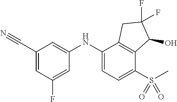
C1(C#N)=CC(F)=CC(NC2=CC=C(S(C)(=O)=O)C3=C2CC(F)(F)C3O)=C1
